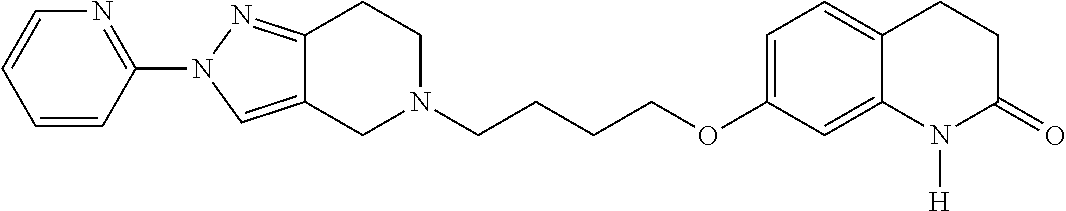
C12=CN(C3=NC=CC=C3)N=C1CCN(CCCCOC1=CC=C3C(=C1)N([H])C(=O)CC3)C2
